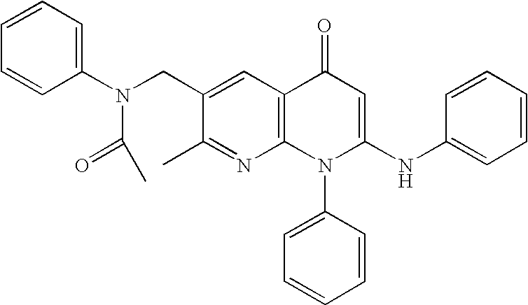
N1=C(C)C(CN(C2=CC=CC=C2)C(C)=O)=CC2=C1N(C1=CC=CC=C1)C(NC1=CC=CC=C1)=CC2=O
